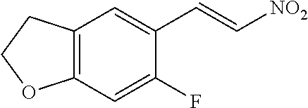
C12=C(C=C(F)C(C=C[NO2])=C1)OCC2
